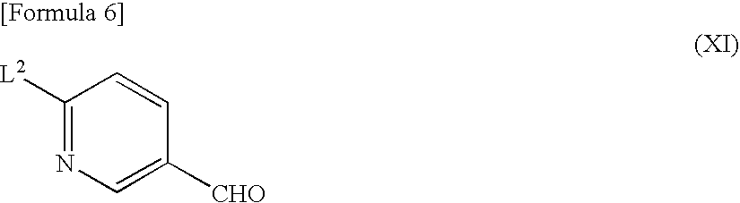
C1([L2])=NC=C([CHO])C=C1
